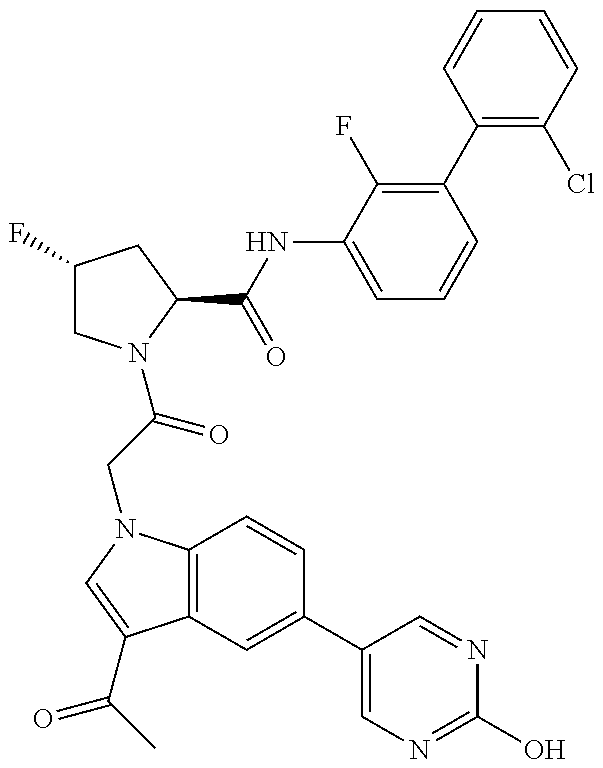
C1(F)CN(C(=O)CN2C3=C(C(C(=O)C)=C2)C=C(C2=CN=C(O)N=C2)C=C3)C(C(NC2=CC=CC(C3=C(Cl)C=CC=C3)=C2F)=O)C1
